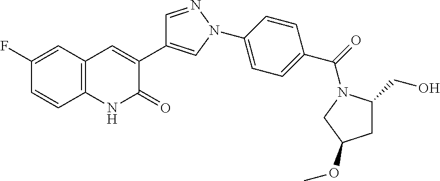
C12=C(C=C(F)C=C1)C=C(C1=CN(C3=CC=C(C(=O)N4CC(OC)CC4CO)C=C3)N=C1)C(=O)N2
